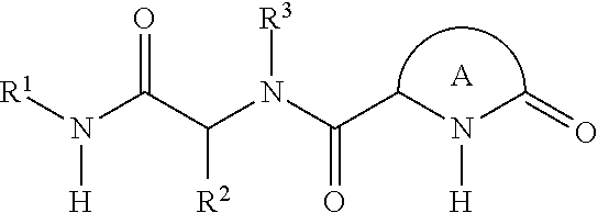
[A].N(C(CN(C=O)[H])=O)([R3])C([R2])C(=O)N([H])[R1]
